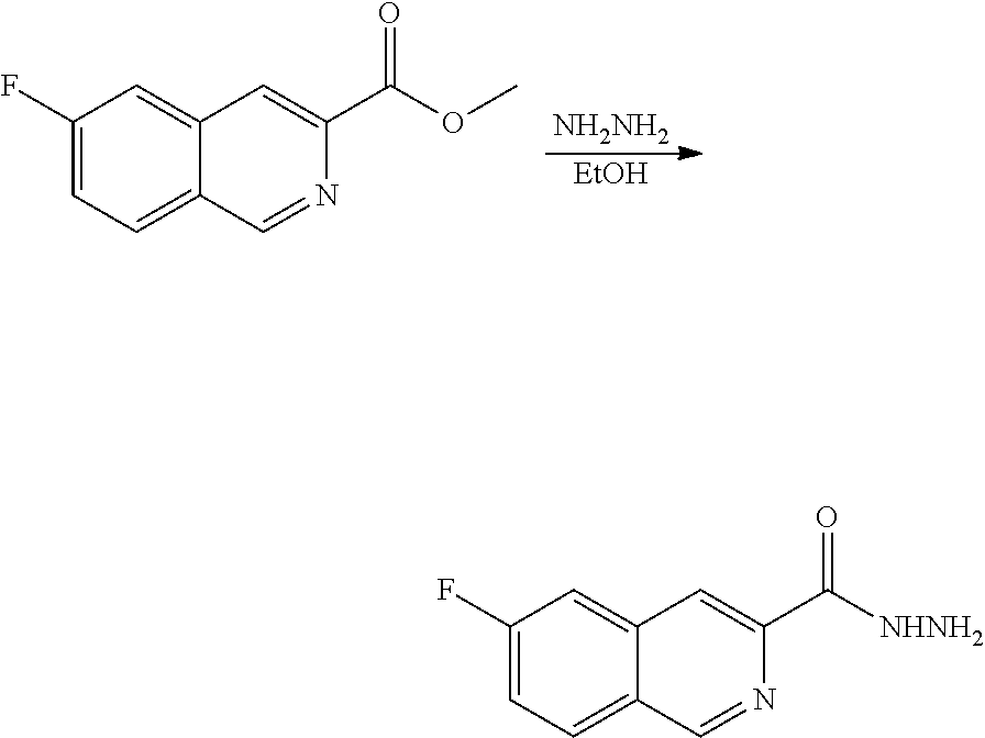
[NH2NH2].[EtOH].C1(F)=CC=C2C(=C1)C=C(C(OC)=O)N=C2.C1(F)=CC=C2C(=C1)C=C(C([NHNH2])=O)N=C2
